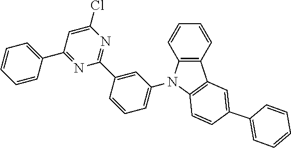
C1=CC2=C(C=C1)C1=C(N2C2=CC=CC(C3=NC(Cl)=CC(C4=CC=CC=C4)=N3)=C2)C=CC(C2=CC=CC=C2)=C1
